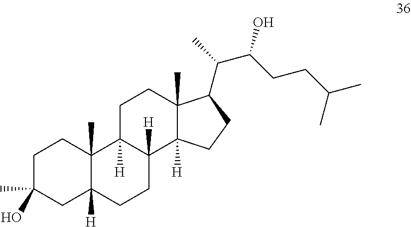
C1C(C)(O)CC2([H])C(C)(C1)C1([H])C([H])(CC2)C2([H])C(C)(CC1)C(C(C)C(CCC(C)C)O)CC2
